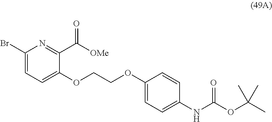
BrC1=CC=C(OCCOC2=CC=C(NC(OC(C)(C)C)=O)C=C2)C(C([OMe])=O)=N1
